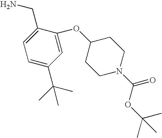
C1(CN)=CC=C(C(C)(C)C)C=C1OC1CCN(C(OC(C)(C)C)=O)CC1
